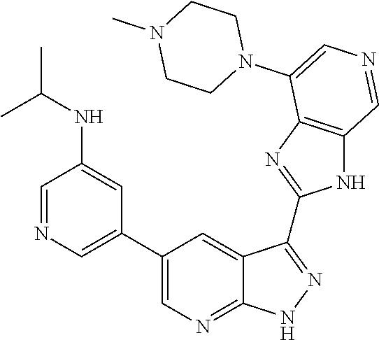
C1=NC=C(C2=CN=C3C(=C2)C(C2=NC4=C(N2)C=NC=C4N2CCN(C)CC2)=NN3)C=C1NC(C)C
